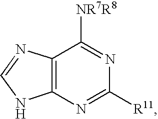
C12=C(N=C([R11])N=C1[NR7R8])NC=N2
